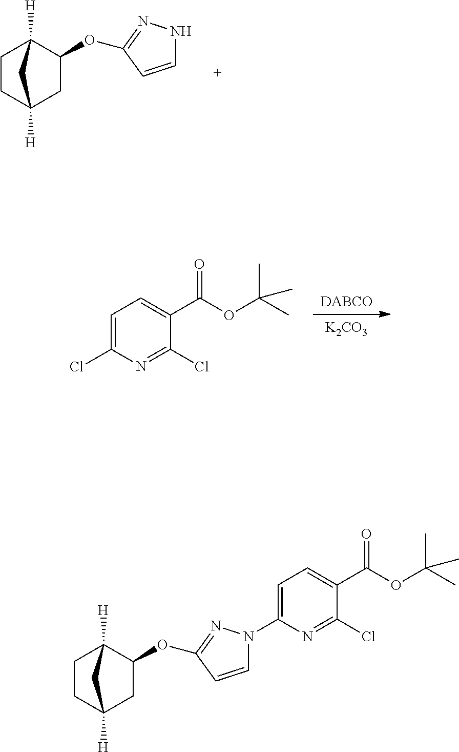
C1=C(N2C=CC(OC3C4([H])CCC([H])(C3)C4)=N2)N=C(Cl)C(C(=O)OC(C)(C)C)=C1.[K2CO3].[DABCO].C1=C(Cl)N=C(Cl)C(C(=O)OC(C)(C)C)=C1.N1C=CC(OC2C3([H])CCC([H])(C2)C3)=N1
